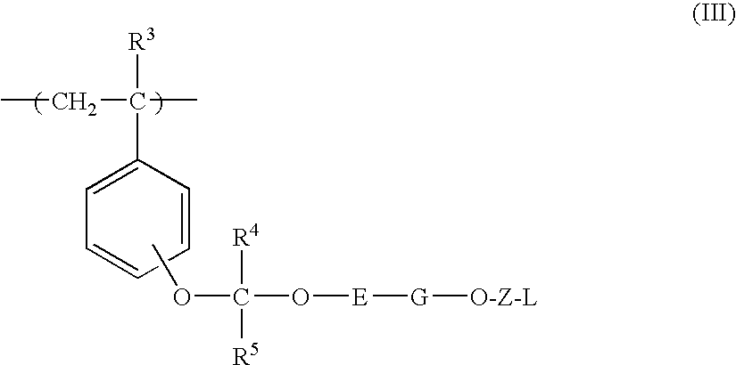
CCC(C)([R3])C1=CC=CC=C1.COC(O[E][G][O-Z-L])([R4])[R5]
